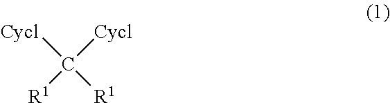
[Cycl]C([R1])([Cycl])[R1]
